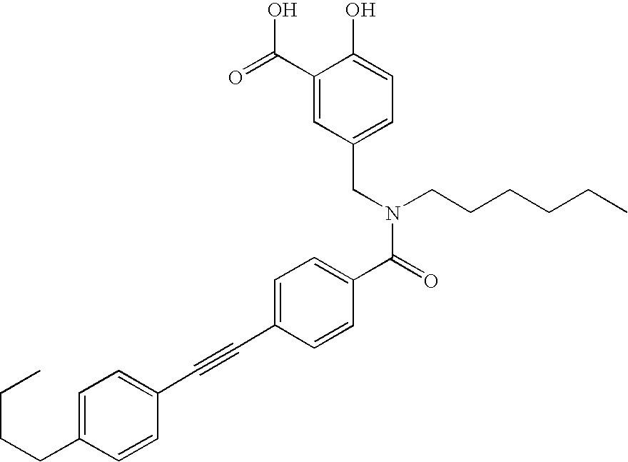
C1=C(CCCC)C=CC(C#CC2=CC=C(C(=O)N(CC3=CC=C(O)C(C(O)=O)=C3)CCCCCC)C=C2)=C1
